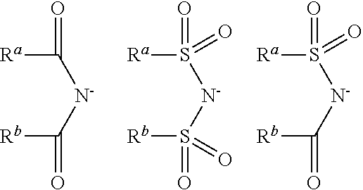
[Ra]C([N-]C([Rb])=O)=O.[Ra]S([N-]S([Rb])(=O)=O)(=O)=O.[Ra]S([N-]C([Rb])=O)(=O)=O
